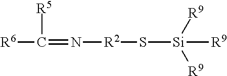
C(=N[R2]S[Si]([R9])([R9])[R9])([R6])[R5]
